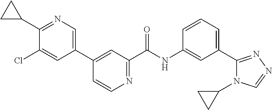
C1(C2CC2)=NC=C(C2=CC(C(=O)NC3=CC(C4=NN=CN4C4CC4)=CC=C3)=NC=C2)C=C1Cl
